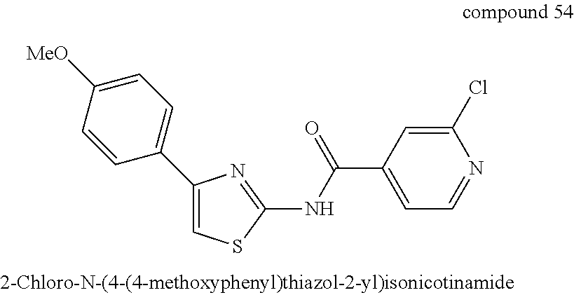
C1(C2=CC=C([MeO])C=C2)=CSC(NC(C2=CC=NC(Cl)=C2)=O)=N1
